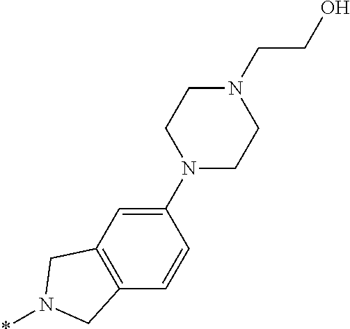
C1(N2CCN(CCO)CC2)=CC2=C(C=C1)CN(*)C2
